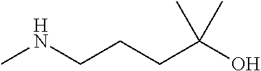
CNCCCC(O)(C)C
